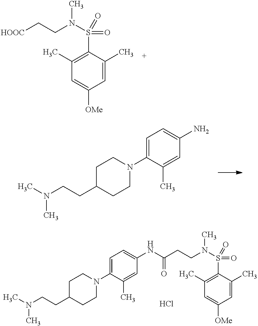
C1=C(N2CCC(CCN(C)C)CC2)C(C)=CC(N)=C1.C1(C)=C(S(N(CCC(NC2=CC=C(N3CCC(CCN(C)C)CC3)C(C)=C2)=O)C)(=O)=O)C(C)=CC([OMe])=C1.Cl.C1(C)=C(S(N(CC[HOOC])C)(=O)=O)C(C)=CC([OMe])=C1
